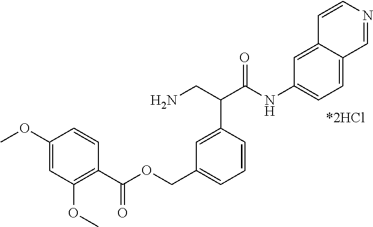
NCC(C(NC1=CC=C2C(=C1)C=CN=C2)=O)C1=CC(COC(C2=C(OC)C=C(OC)C=C2)=O)=CC=C1
